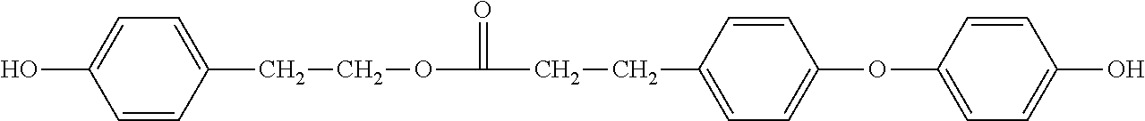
C1=CC(CCOC(CCC2=CC=C(OC3=CC=C(O)C=C3)C=C2)=O)=CC=C1O
